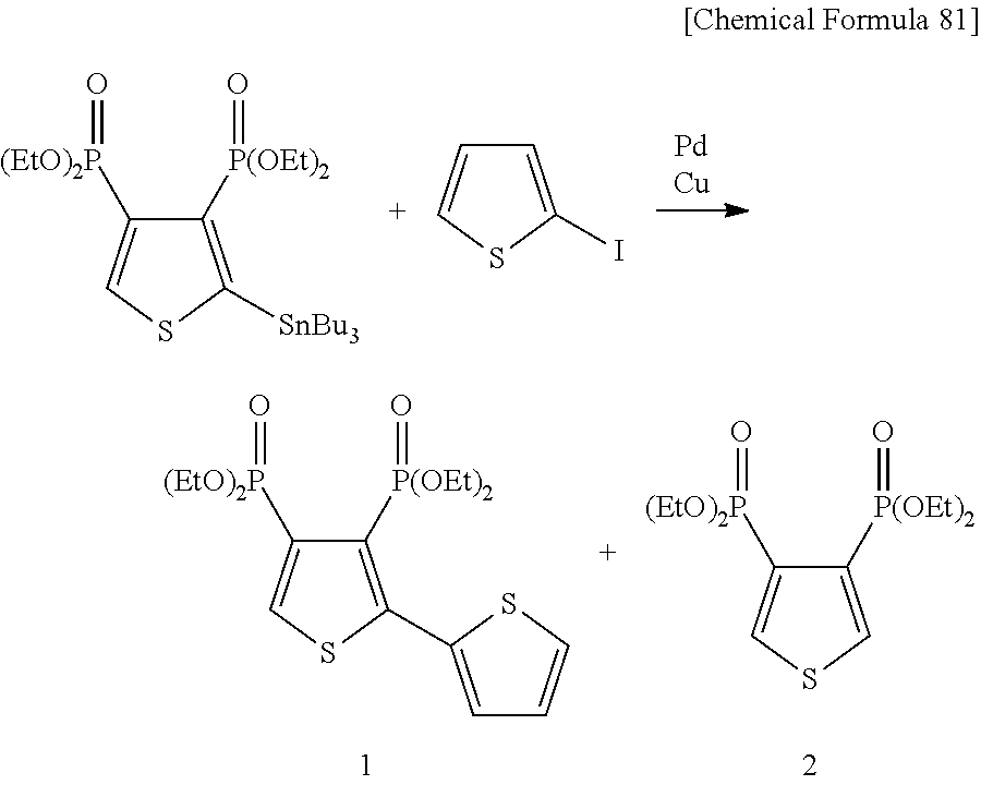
C1([P(OEt)2]=O)=C([SnBu3])SC=C1[(EtO)2P]=O.C1=C(I)SC=C1.C1([P(OEt)2]=O)=C(C2=CC=CS2)SC=C1[(EtO)2P]=O.C1([P(OEt)2]=O)=CSC=C1[(EtO)2P]=O
